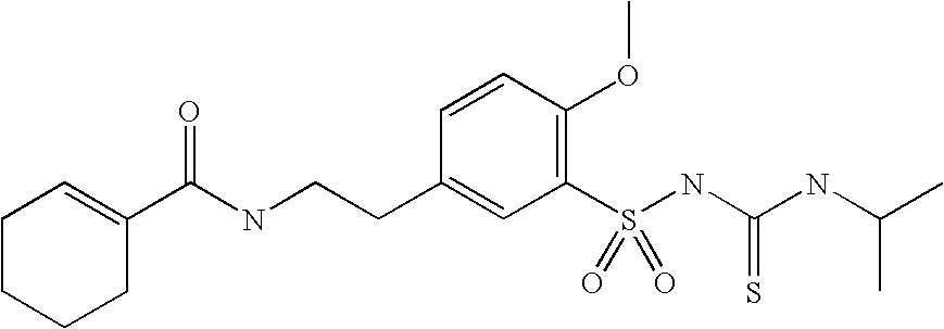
C1CCCC(C(=O)NCCC2=CC(S(NC(NC(C)C)=S)(=O)=O)=C(OC)C=C2)=C1
